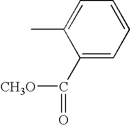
C1(C(=O)[CH3O])=CC=CC=C1C
